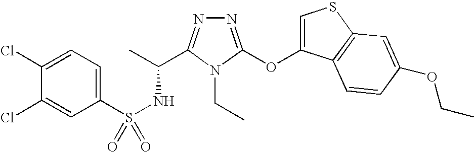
N1=C(OC2=CSC3=C2C=CC(OCC)=C3)N(CC)C(C(C)NS(=O)(C2=CC=C(Cl)C(Cl)=C2)=O)=N1
